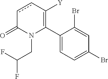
C1(C2=C([Y])ccC(=O)N2CC(F)F)=CC=C(Br)C=C1Br
